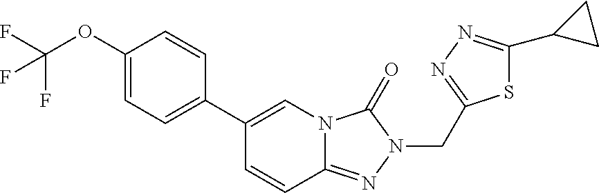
FC(F)(OC1=CC=C(C2=CN3C(=NN(CC4=NN=C(C5CC5)S4)C3=O)C=C2)C=C1)F
